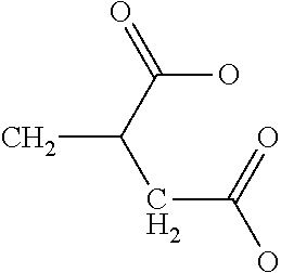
C(O)(=O)C(C)CC(=O)O
